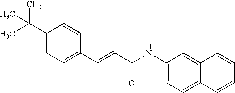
C1(C=CC(=O)NC2=CC=C3C(=C2)C=CC=C3)=CC=C(C(C)(C)C)C=C1
